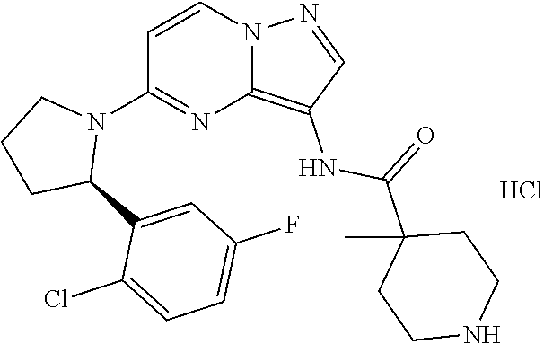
C1(N2CCCC2C2=CC(F)=CC=C2Cl)=NC2=C(NC(=O)C3(C)CCNCC3)C=NN2C=C1.Cl
